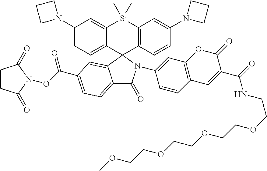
C1(N2CCC2)=CC=C2C(=C1)[Si](C)(C)C1=C(C23C2=CC(C(=O)ON4C(=O)CCC4=O)=CC=C2C(=O)N3C2=CC3=C(C=C2)C=C(C(NCCOCCOCCOCCOC)=O)C(=O)O3)C=CC(N2CCC2)=C1
